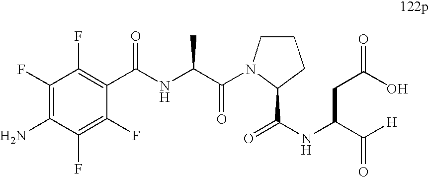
C1(F)=C(N)C(F)=C(F)C(C(NC(C(N2CCCC2C(=O)NC(C([H])=O)CC(O)=O)=O)C)=O)=C1F
